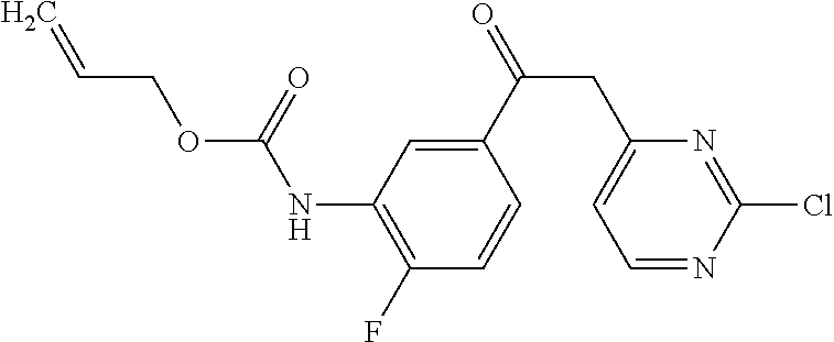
C1(F)=C(NC(OCC=C)=O)C=C(C(CC2=CC=NC(Cl)=N2)=O)C=C1
